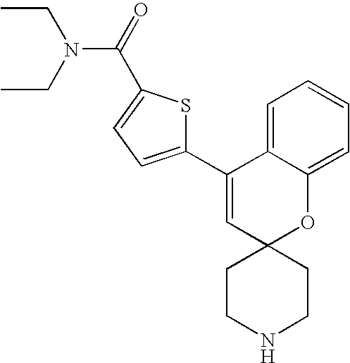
C1(C2=CC=C(C(=O)N(CC)CC)S2)=CC2(OC3=CC=CC=C13)CCNCC2
